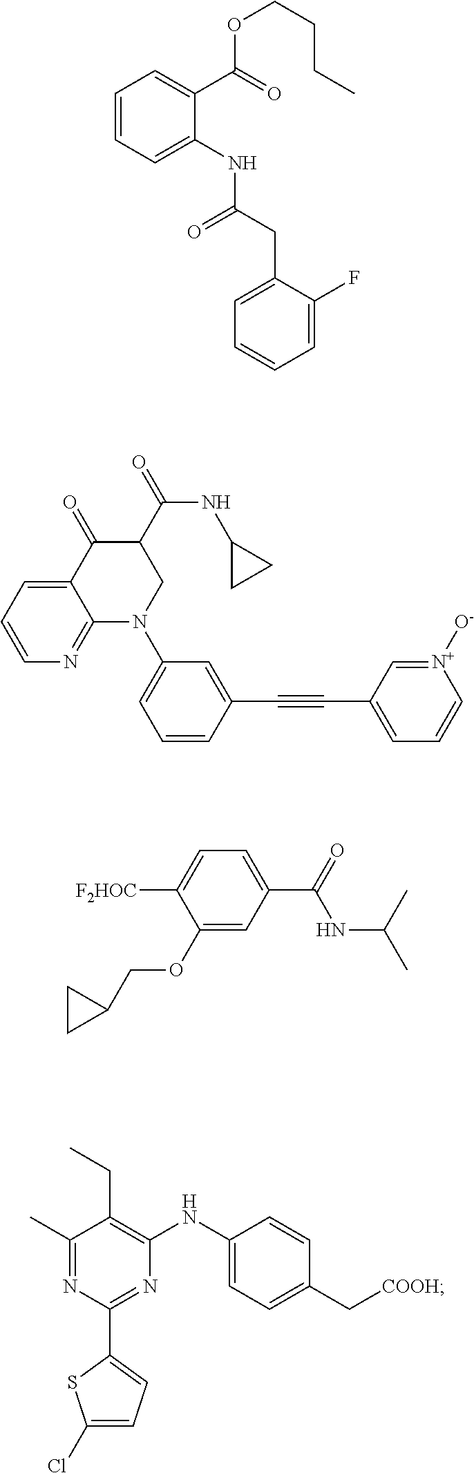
C1=CC=C(NC(CC2=CC=CC=C2F)=O)C(C(=O)OCCCC)=C1.C12=CC=CN=C1N(C1=CC=CC(C#CC3=CC=C[N+]([O-])=C3)=C1)CC(C(=O)NC1CC1)C2=O.C1(OCC2CC2)=CC(C(=O)NC(C)C)=CC=C1[F2HOC].C1(C)=NC(C2=CC=C(Cl)S2)=NC(NC2=CC=C(C[COOH])C=C2)=C1CC
